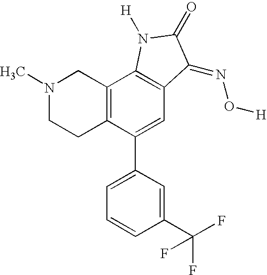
N1(C)CCC2=C(C1)C1=C(C=C2C2=CC=CC(C(F)(F)F)=C2)C(=NO[H])C(=O)N1[H]
